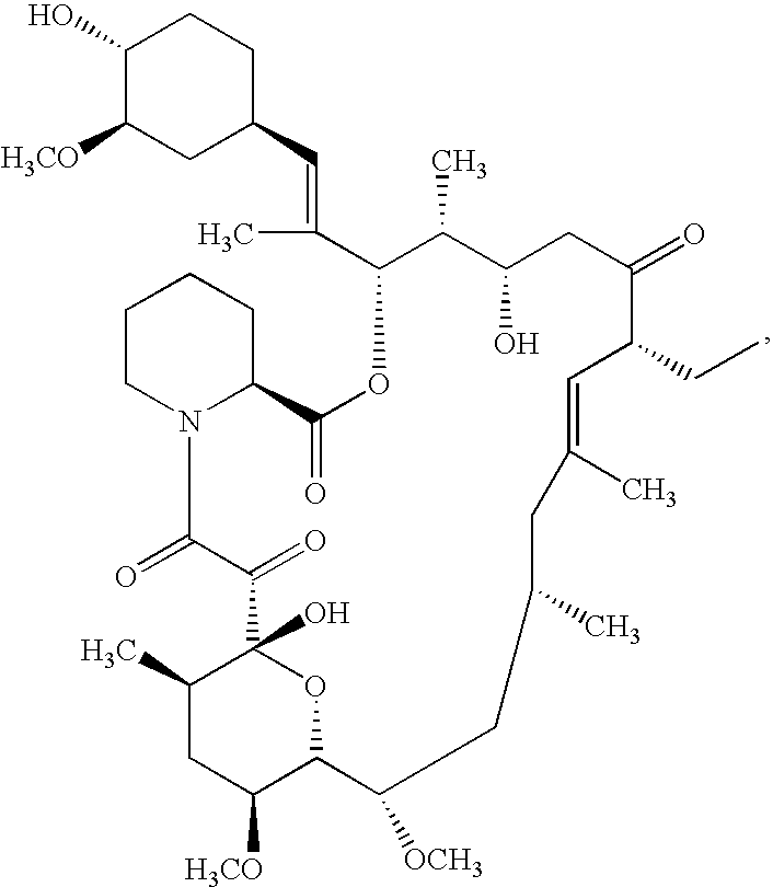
C1(O)C([H3CO])CC(C=C(C2OC(=O)C3CCCCN3C(=O)C(=O)C3(O)C(C)CC([H3CO])C(O3)C([OCH3])CC(C)CC(C)=CC(CC)C(=O)CC(O)C2C)C)CC1
